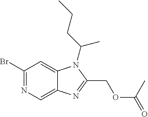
C1(Br)=NC=C2C(=C1)N(C(CCC)C)C(COC(=O)C)=N2
